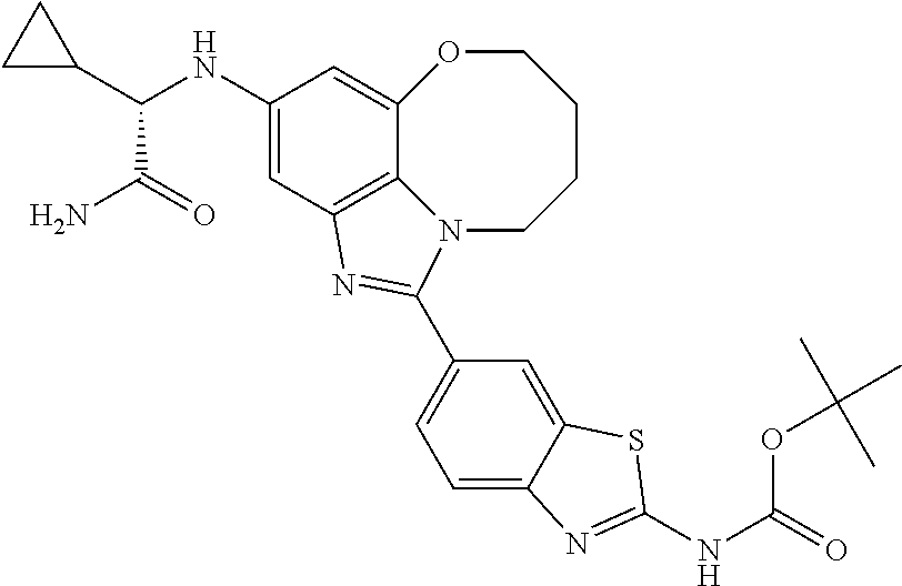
C1OC2=CC(NC(C3CC3)C(=O)N)=CC3=C2N(CCC1)C(C1=CC=C2C(=C1)SC(NC(=O)OC(C)(C)C)=N2)=N3
